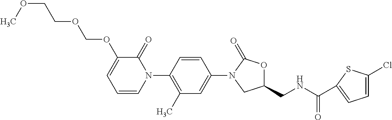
C1=CC(N2C(=O)C(OCOCCOC)=CC=C2)=C(C)C=C1N1CC(CNC(=O)C2=CC=C(Cl)S2)OC1=O
